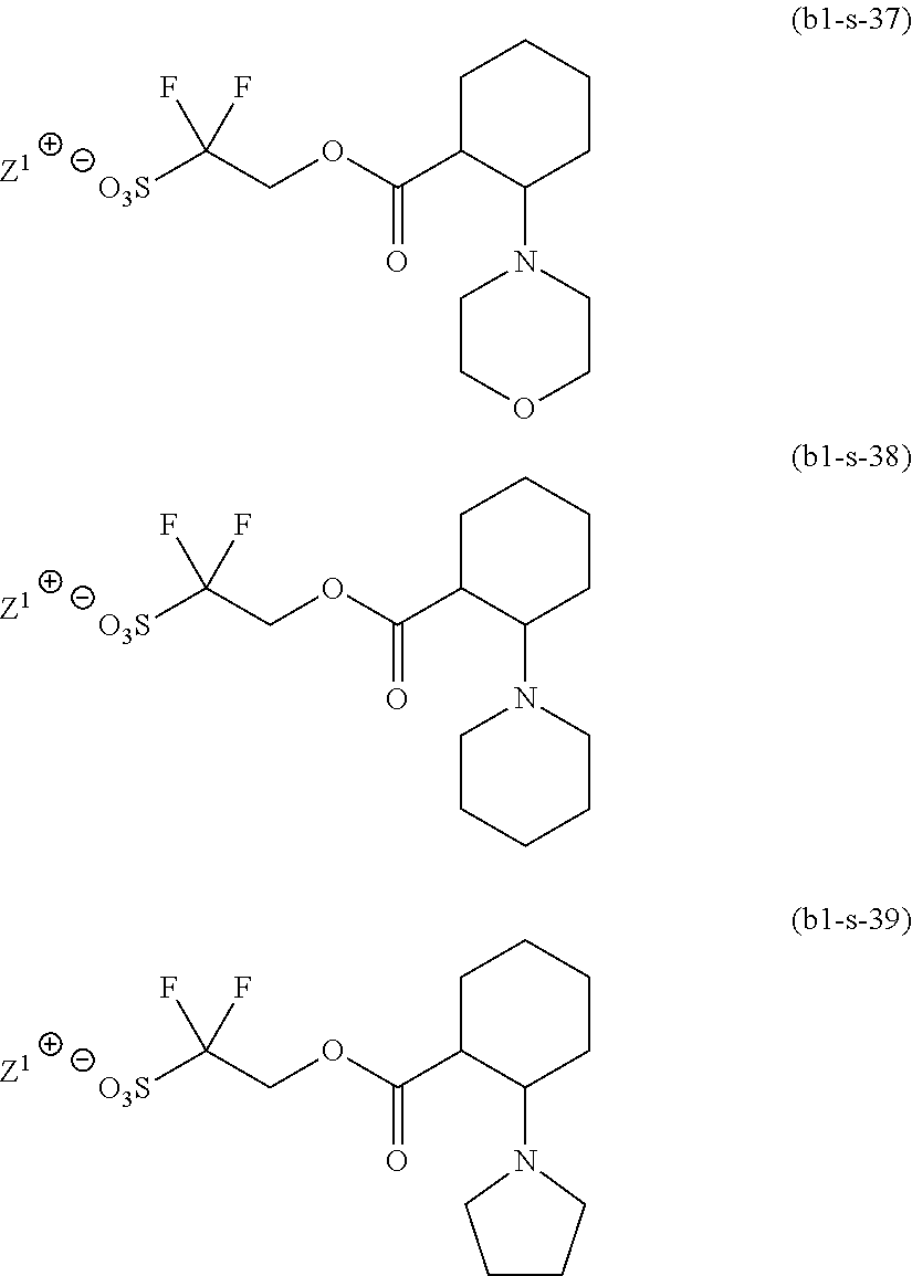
[O3S]C(COC(C1CCCCC1N1CCOCC1)=O)(F)F.[O3S]C(COC(C1CCCCC1N1CCCCC1)=O)(F)F.[O3S]C(COC(C1CCCCC1N1CCCC1)=O)(F)F
